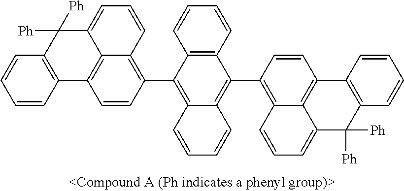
C12=C(C=CC=C1)C(C1=C3C4=C(C=C1)C1=C(C([Ph])([Ph])C4=CC=C3)C=CC=C1)=C1C(=C2C2=C3C4=C(C=C2)C2=C(C([Ph])([Ph])C4=CC=C3)C=CC=C2)C=CC=C1
